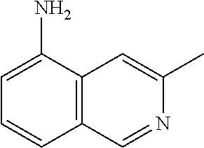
C1=C(N)C2=C(C=C1)C=NC(C)=C2
